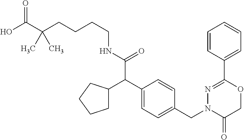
C1=CC(C2=NN(CC3=CC=C(C(C4CCCC4)C(NCCCCC(C(O)=O)(C)C)=O)C=C3)C(=O)CO2)=CC=C1
